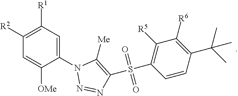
C1=C([OMe])C(N2N=NC(S(C3=C([R5])C([R6])=C(C(C)(C)C)C=C3)(=O)=O)=C2[Me])=CC([R1])=C1[R2]
